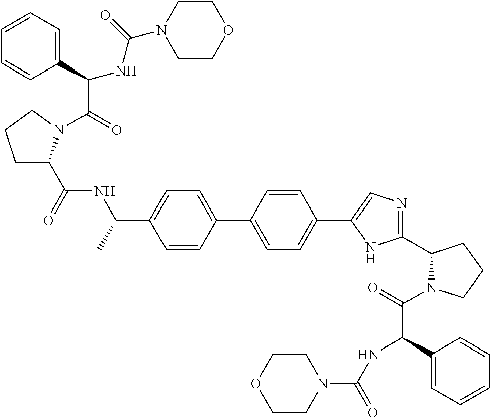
C1CN(C(NC(C2=CC=CC=C2)C(=O)N2C(C(NC(C3=CC=C(C4=CC=C(C5=CN=C(C6N(C(C(NC(N7CCOCC7)=O)C7=CC=CC=C7)=O)CCC6)N5)C=C4)C=C3)C)=O)CCC2)=O)CCO1
